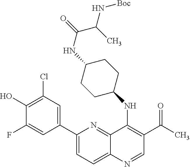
C1(C2=CC(Cl)=C(O)C(F)=C2)=CC=C2C(=N1)C(NC1CCC(NC(C(N[Boc])C)=O)CC1)=C(C(=O)C)C=N2
